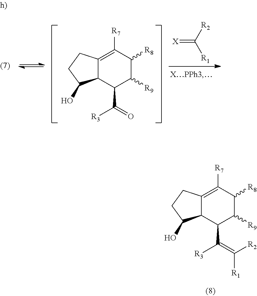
C12C(=C([R7])C([R8])C([R9])C1C([R3])=O)CCC2O.[X]=C([R2])[R1].C12C(=C([R7])C([R8])C([R9])C1C([R3])=C([R2])[R1])CCC2O
